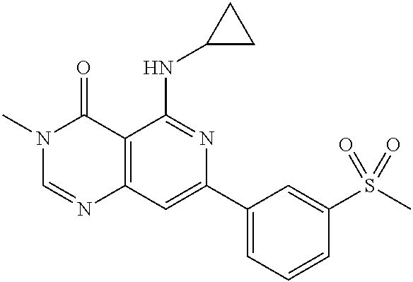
C12=C(C=C(C3=CC=CC(S(C)(=O)=O)=C3)N=C1NC1CC1)N=CN(C)C2=O
